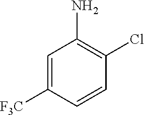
C1=C([F3C])C=CC(Cl)=C1N
